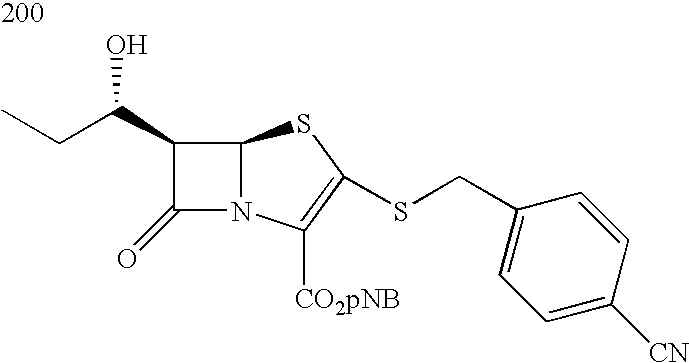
C12N(C([CO2pNB])=C(SCC3=CC=C([CN])C=C3)S1)C(=O)C2C(CC)O
